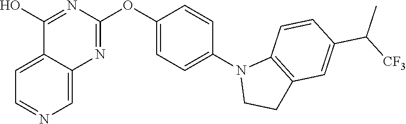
C12=CC=NC=C1N=C(OC1=CC=C(N3CCC4=C3C=CC(C([CF3])C)=C4)C=C1)N=C2O
